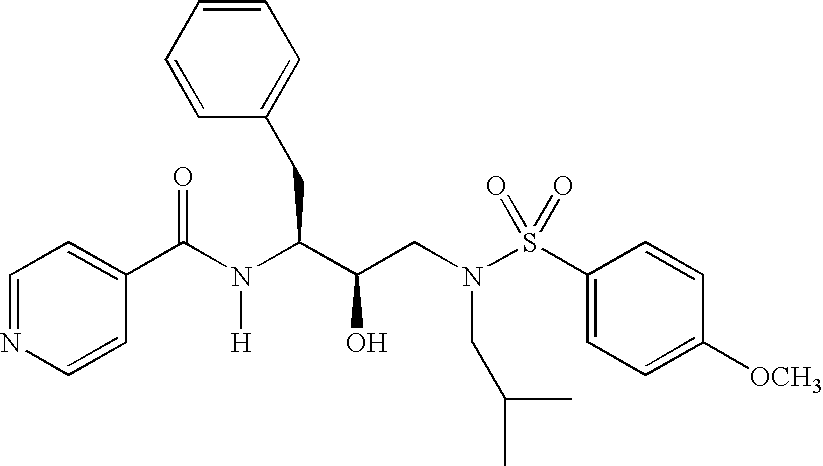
C1(C(N(C(C(CN(S(C2=CC=C([OCH3])C=C2)(=O)=O)CC(C)C)O)CC2=CC=CC=C2)[H])=O)=CC=NC=C1
